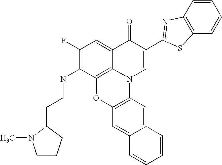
C1(F)=C(NCCC2N(C)CCC2)C2=C3C(=C1)C(=O)C(C1=NC4=C(C=CC=C4)S1)=CN3C1=C(O2)C=C2C(=C1)C=CC=C2
